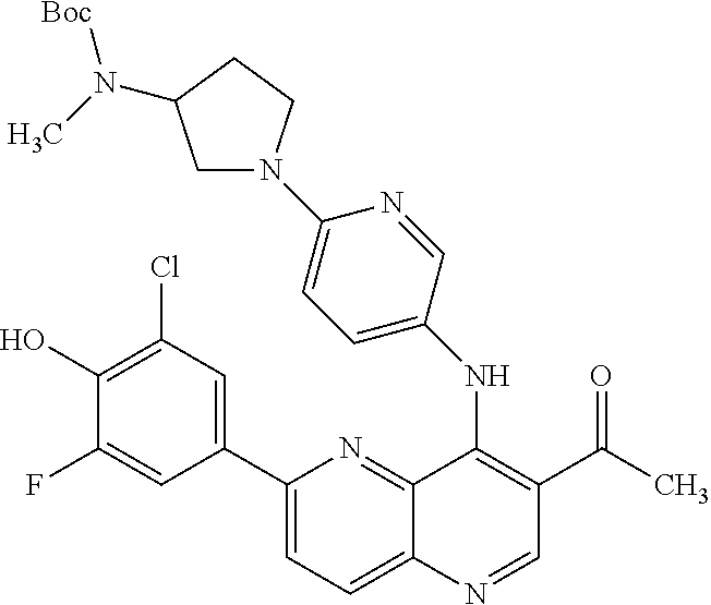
C1(C2=CC(Cl)=C(O)C(F)=C2)=CC=C2C(=N1)C(NC1=CC=C(N3CC(N(C)[Boc])CC3)N=C1)=C(C(=O)C)C=N2
